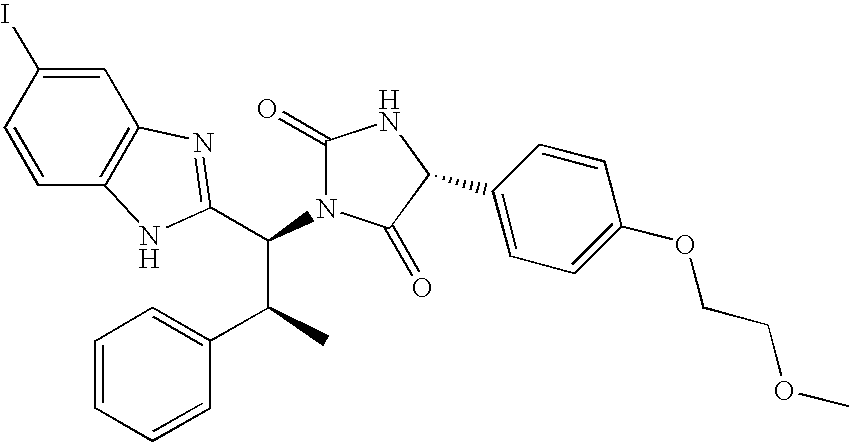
C1=C(I)C=CC2=C1N=C(C(C(C1=CC=CC=C1)C)N1C(=O)NC(C3=CC=C(OCCOC)C=C3)C1=O)N2
